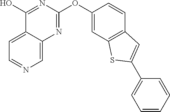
C12=CC=NC=C1N=C(OC1=CC3=C(C=C1)C=C(C1=CC=CC=C1)S3)N=C2O
